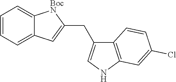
C12=C(NC=C1CC1=CC3=CC=CC=C3[BocN]1)C=C(Cl)C=C2
